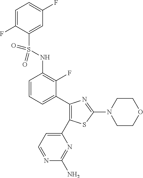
C1=C(F)C(S(NC2=C(F)C(C3=C(C4=CC=NC(N)=N4)SC(N4CCOCC4)=N3)=CC=C2)(=O)=O)=CC(F)=C1
